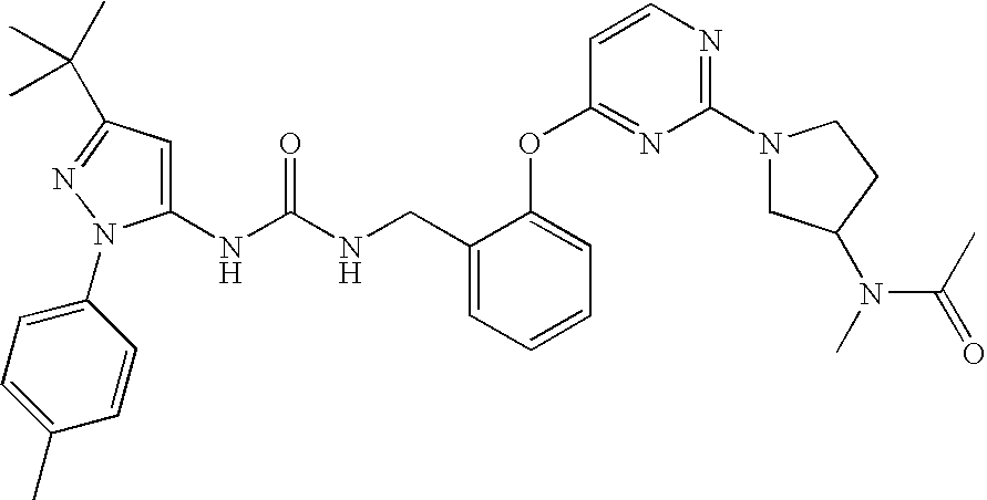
N(C(NCC1=CC=CC=C1OC1=NC(N2CC(N(C)C(C)=O)CC2)=NC=C1)=O)C1=CC(C(C)(C)C)=NN1C1=CC=C(C)C=C1
